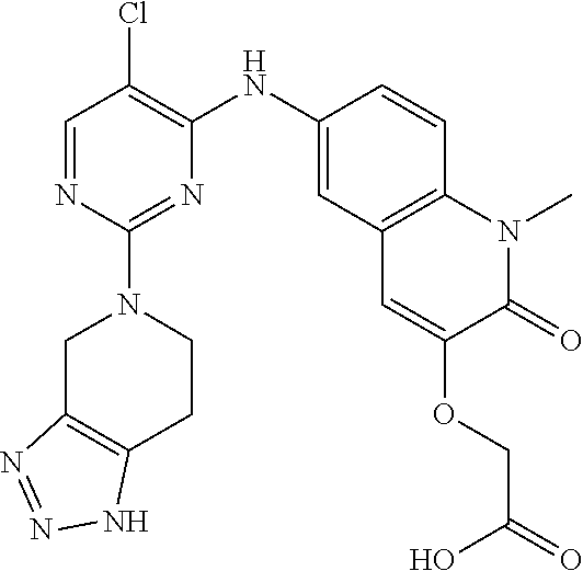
C1=NC(N2CC3=C(CC2)NN=N3)=NC(NC2=CC3=C(C=C2)N(C)C(=O)C(OCC(=O)O)=C3)=C1Cl
